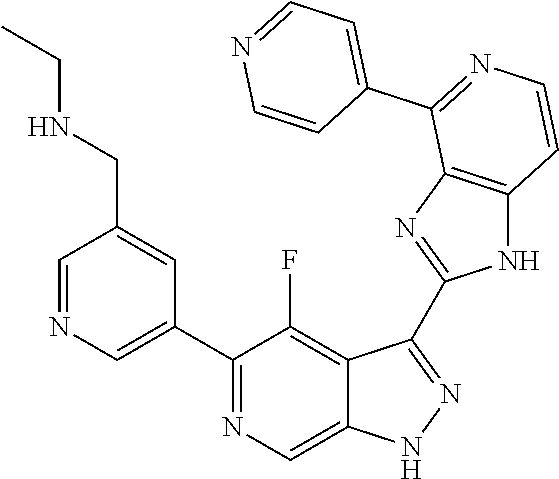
C1=NC=C(C2=NC=C3C(=C2F)C(C2=NC4=C(N2)C=CN=C4C2=CC=NC=C2)=NN3)C=C1CNCC
